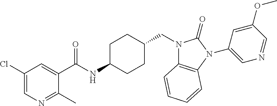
C1(Cl)=CN=C(C)C(C(NC2CCC(CN3C4=C(N(C5=CN=CC(OC)=C5)C3=O)C=CC=C4)CC2)=O)=C1
